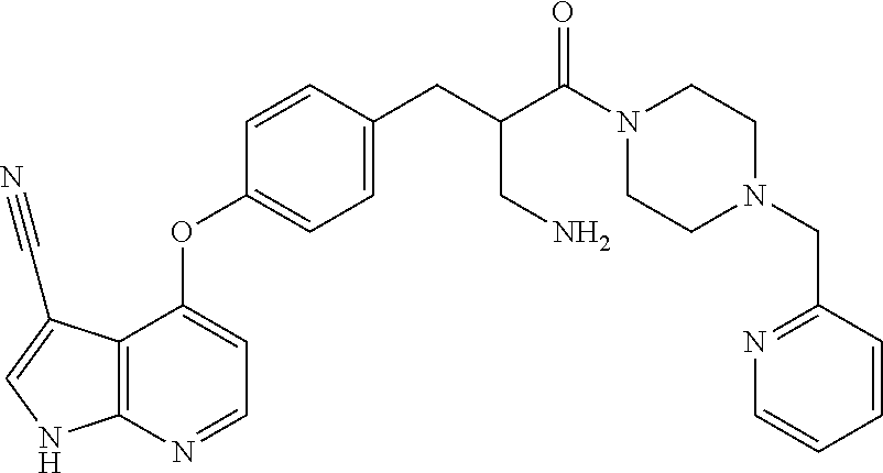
C12=C(N=CC=C1OC1=CC=C(CC(C(N3CCN(CC4=NC=CC=C4)CC3)=O)CN)C=C1)NC=C2C#N
